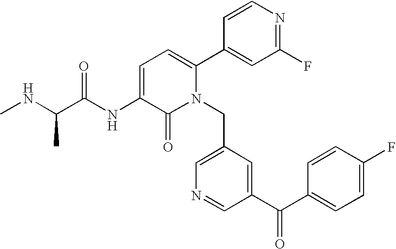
C1=C(NC(C(NC)C)=O)C(=O)N(CC2=CN=CC(C(C3=CC=C(F)C=C3)=O)=C2)C(C2=CC(F)=NC=C2)=C1
